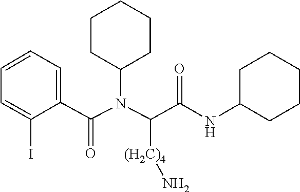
N(C(C1=CC=CC=C1I)=O)(C1CCCCC1)C(C(NC1CCCCC1)=O)[(H2C)4]N
